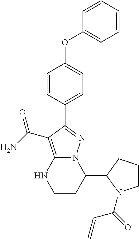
C1=CC(C2=NN3C(=C2C(=O)N)NCCC3C2CCCN2C(=O)C=C)=CC=C1OC1=CC=CC=C1
